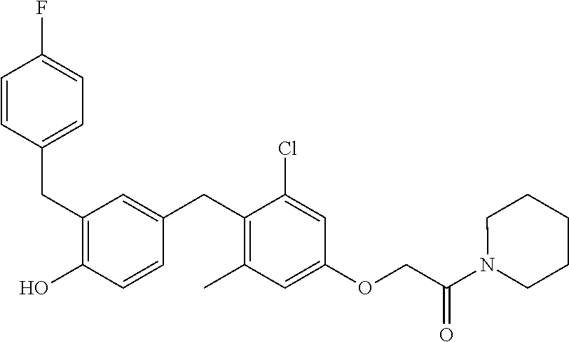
C(C1=C(O)C=CC(CC2=C(C)C=C(OCC(=O)N3CCCCC3)C=C2Cl)=C1)C1=CC=C(F)C=C1
